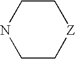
[Z]1CCNCC1
